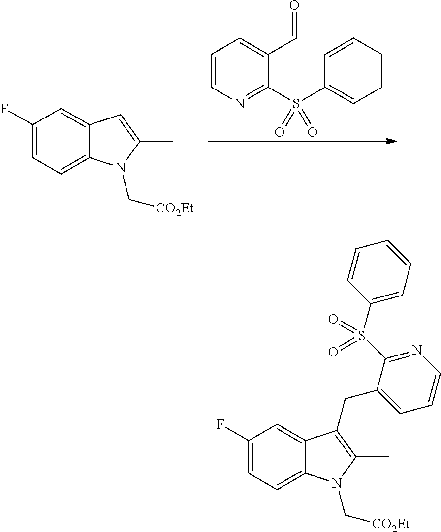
C1=CN=C(S(C2=CC=CC=C2)(=O)=O)C(C=O)=C1.C1(F)=CC=C2C(=C1)C=C(C)N2C[CO2Et].C1(F)=CC=C2C(=C1)C(CC1=CC=CN=C1S(C1=CC=CC=C1)(=O)=O)=C(C)N2C[CO2Et]
